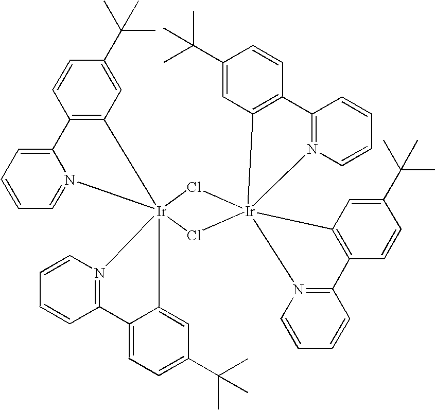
C12=CC=CC=N1[Ir]13(C4=C2C=CC(C(C)(C)C)=C4)(N2=C(C=CC=C2)C2=CC=C(C(C)(C)C)C=C21)Cl[Ir]12(N4=C(C=CC=C4)C4=C1C=C(C(C)(C)C)C=C4)(N1=C(C=CC=C1)C1=C2C=C(C(C)(C)C)C=C1)Cl3
